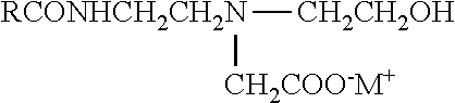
[RCONHCH2CH2N]([CH2CH2OH])[CH2COO-M+]
